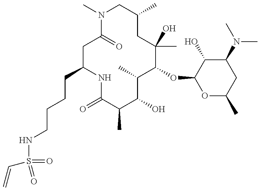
C(C1NC(=O)C(C)C(O)C(C)C(OC2OC(C)CC(N(C)C)C2O)C(C)(O)CC(C)CN(C)C(=O)C1)CCCNS(C=C)(=O)=O
